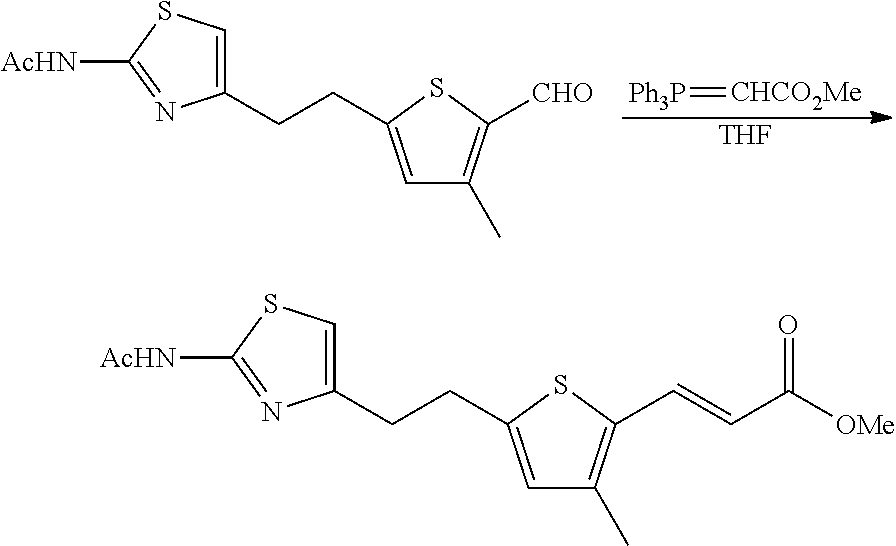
[Ph3P]=[CHCO2Me].[THF].C1(CCC2=CC(C)=C([CHO])S2)=CSC([AcHN])=N1.C1(CCC2=CC(C)=C(C=CC([OMe])=O)S2)=CSC([AcHN])=N1
